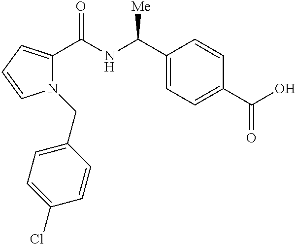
C(C1=CC=C(Cl)C=C1)N1C(C(NC(C2=CC=C(C(O)=O)C=C2)[Me])=O)=CC=C1
